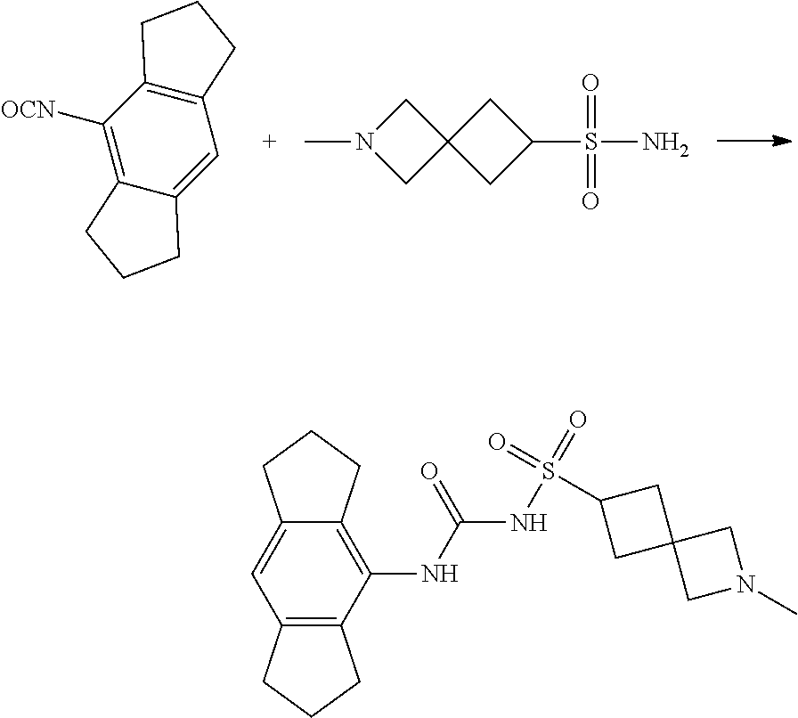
N1(C)CC2(C1)CC(S(N)(=O)=O)C2.C12=C([OCN])C3=C(C=C1CCC2)CCC3.N1(C)CC2(C1)CC(S(NC(NC1=C3C(=CC4=C1CCC4)CCC3)=O)(=O)=O)C2
